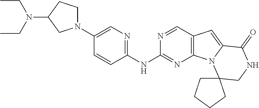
C1N(C2=CN=C(NC3=NC4=C(C=N3)C=C3N4C4(CNC3=O)CCCC4)C=C2)CC(N(CC)CC)C1
